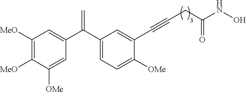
C1([MeO])=C([MeO])C([OMe])=CC(C(=C)C2=CC=C([OMe])C(C#CCC(NO)=O)=C2)=C1
